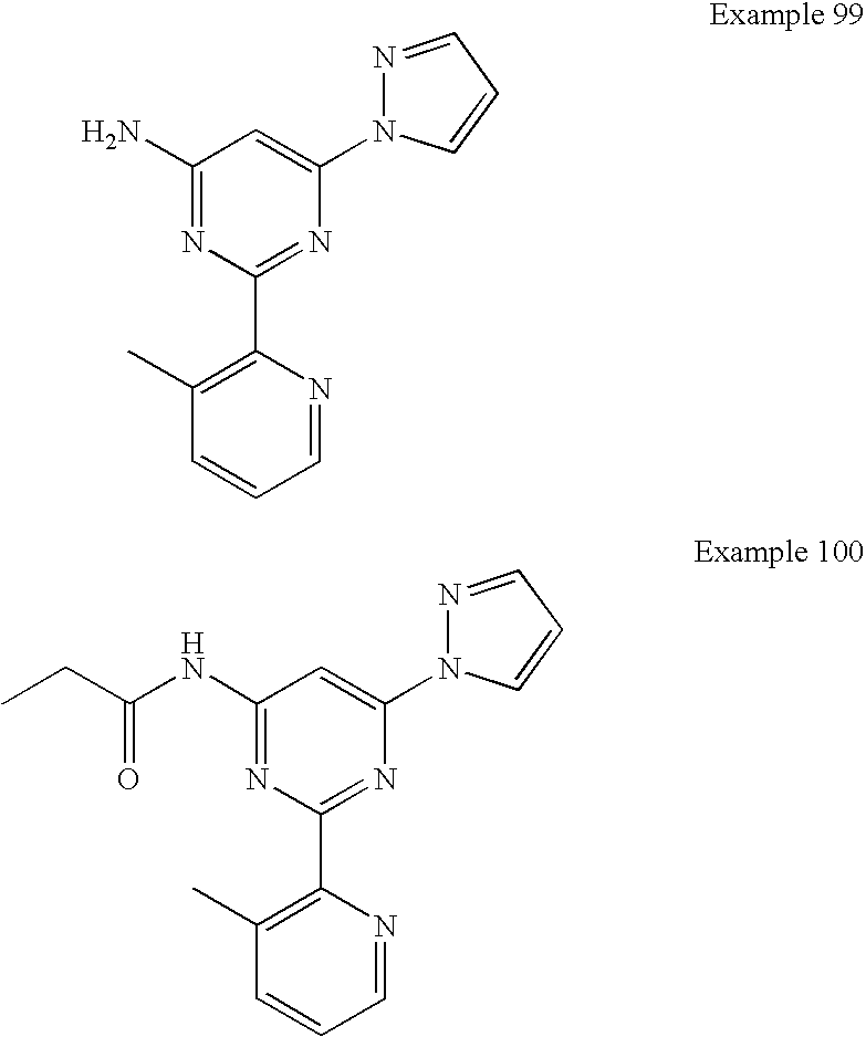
C1(N2N=CC=C2)=CC(N)=NC(C2=C(C)C=CC=N2)=N1.C1(N2N=CC=C2)=CC(NC(CC)=O)=NC(C2=C(C)C=CC=N2)=N1
